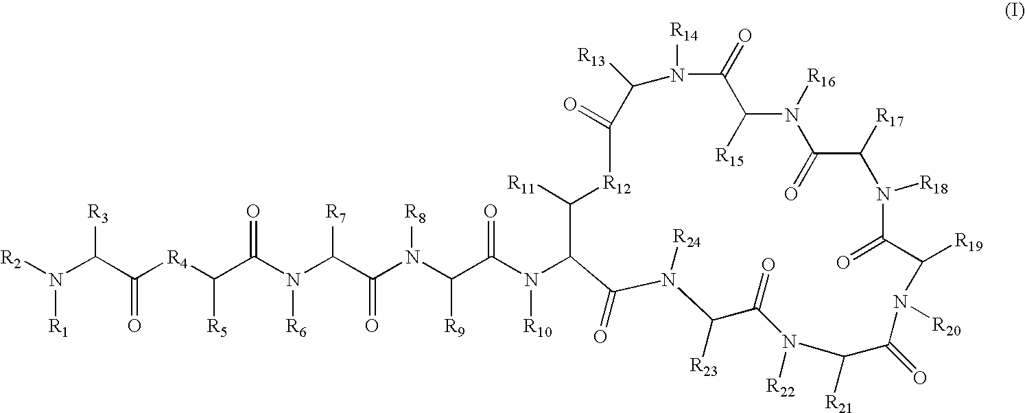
C1(N(C(C([R9])N(C(C(N(C(C([R4]C(C(N([R2])[R1])[R3])=O)[R5])=O)[R6])[R7])=O)[R8])=O)[R10])C([R11])[R12]C(=O)C([R13])N([R14])C(=O)C([R15])N([R16])C(=O)C([R17])N([R18])C(=O)C([R19])N([R20])C(=O)C([R21])N([R22])C(=O)C([R23])N([R24])C1=O
